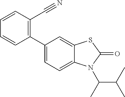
C1(C2=CC=C3C(=C2)SC(=O)N3C(C)C(C)C)=C(C#N)C=CC=C1
